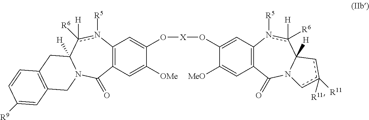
C12=C(C=C([OMe])C(O[X]OC3=CC4=C(C=C3[MeO])C(=O)N3C([H])(c([H])([R6])n4[R5])cc([R11])([R11])c3)=C1)C(=O)N1C([H])(c([R6])([H])n2[R5])CC2=C(C1)C=C([R9])C=C2
